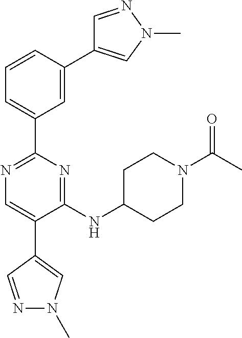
C1=NN(C)C=C1C1=CC(C2=NC=C(C3=CN(C)N=C3)C(NC3CCN(C(C)=O)CC3)=N2)=CC=C1
